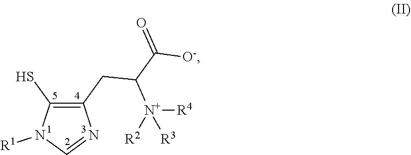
C1(CC([N+]([R4])([R2])[R3])C([O-])=O)=C(S)N([R1])C=N1
